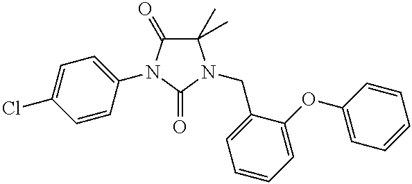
C1(C)(C)C(=O)N(C2=CC=C(Cl)C=C2)C(=O)N1CC1=CC=CC=C1OC1=CC=CC=C1
